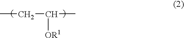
CCC(C)[OR1]
